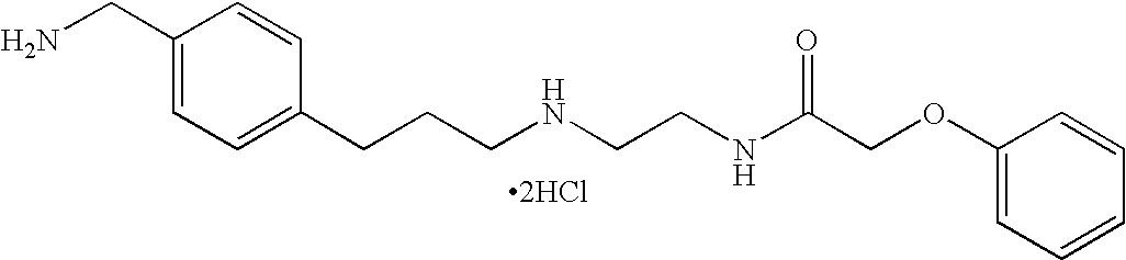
C1(CN)=CC=C(CCCNCCNC(COC2=CC=CC=C2)=O)C=C1.[2HCl]
